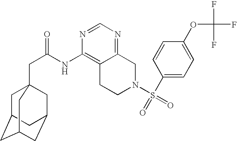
C1C2CC3CC(CC1(CC(=O)NC1=C4C(=NC=N1)CN(S(C1=CC=C(OC(F)(F)F)C=C1)(=O)=O)CC4)C3)C2
